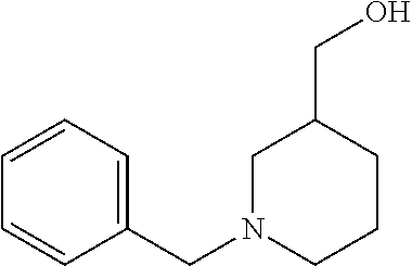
C1=CC=C(CN2CCCC(CO)C2)C=C1
